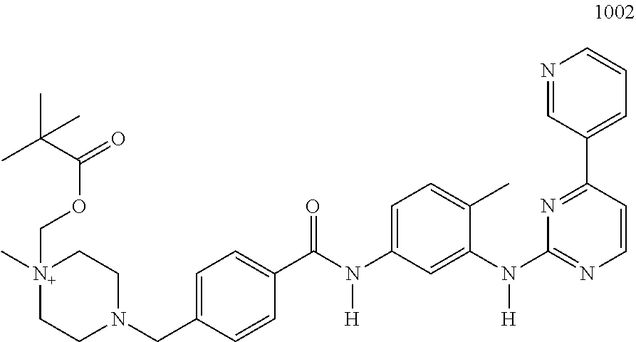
[N+]1(C)(COC(=O)C(C)(C)C)CCN(CC2=CC=C(C(N(C3=CC=C(C)C(N(C4=NC=CC(C5=CC=CN=C5)=N4)[H])=C3)[H])=O)C=C2)CC1
